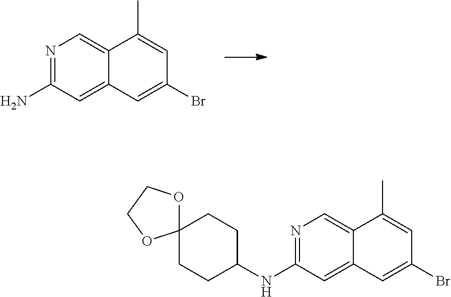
N1=C(N)C=C2C(=C1)C(C)=CC(Br)=C2.N1=C(NC2CCC3(CC2)OCCO3)C=C2C(=C1)C(C)=CC(Br)=C2
